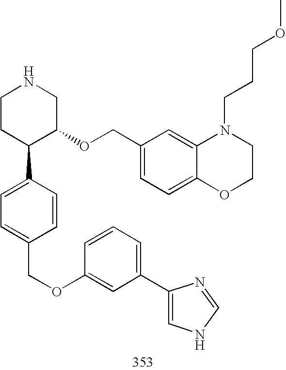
C1CC(C2=CC=C(COC3=CC(C4=CNC=N4)=CC=C3)C=C2)C(OCC2=CC=C3C(=C2)N(CCCOC)CCO3)CN1
